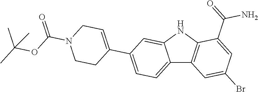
C12=CC=C(C3=CCN(C(=O)OC(C)(C)C)CC3)C=C1NC1=C2C=C(Br)C=C1C(=O)N
